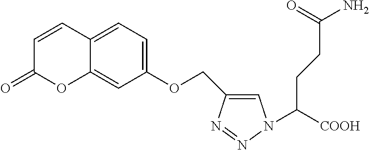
C1(=O)OC2=CC(OCC3=CN(C(CCC(=O)N)[COOH])N=N3)=CC=C2C=C1
